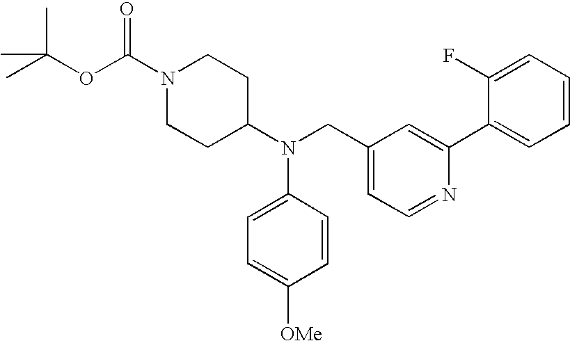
O(C(C)(C)C)C(N1CCC(N(CC2=CC=NC(C3=CC=CC=C3F)=C2)C2=CC=C([OMe])C=C2)CC1)=O
